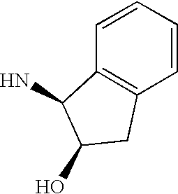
C1=CC=CC2=C1CC(O)C2N
